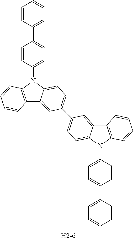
C12=C(N(C3=CC=C(C4=CC=CC=C4)C=C3)C3=CC=C(C4=CC=C5C(=C4)C4=C(N5C5=CC=C(C6=CC=CC=C6)C=C5)C=CC=C4)C=C13)C=CC=C2
